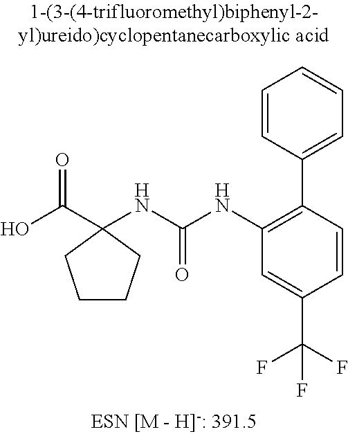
OC(C1(NC(NC2=C(C3=CC=CC=C3)C=CC(C(F)(F)F)=C2)=O)CCCC1)=O
